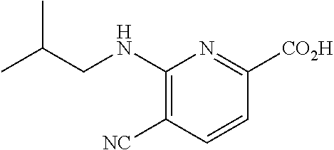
C1(NCC(C)C)=C([NC])C=CC([CO2H])=N1
